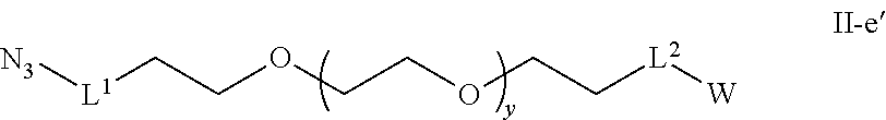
[N3][L1]CCOCCOCC[L2][W]
